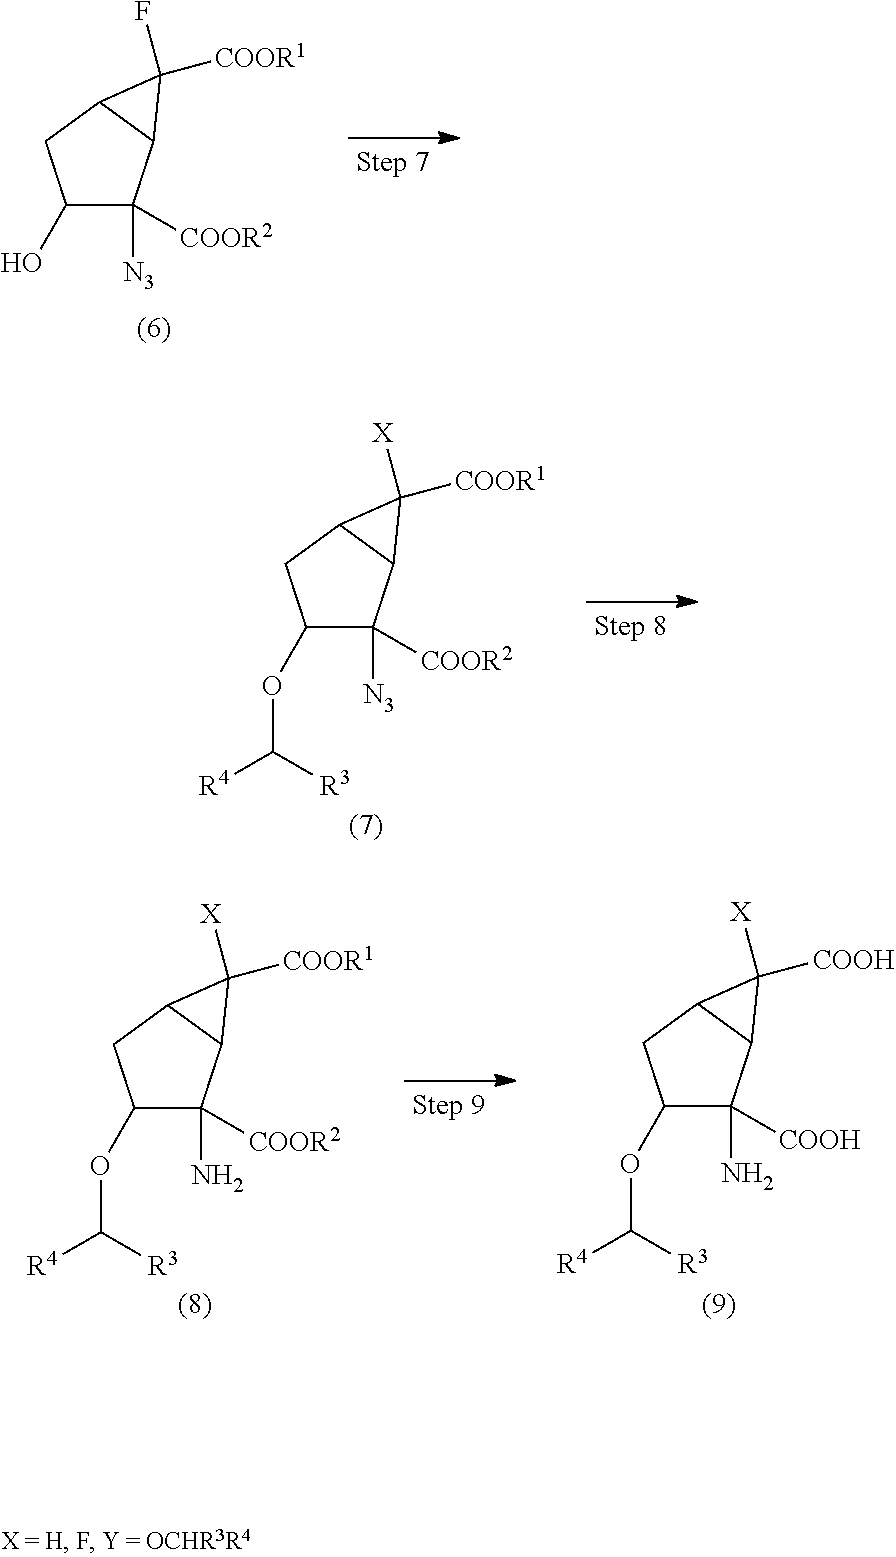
C1(O)C([COOR2])([N3])C2C(C1)C2(F)[COOR1].C1(OC([R3])[R4])C([COOR2])([N3])C2C(C1)C2([X])[COOR1].C1(OC([R3])[R4])C([COOR2])(N)C2C(C1)C2([X])[COOR1].C1(OC([R3])[R4])C([COOH])(N)C2C(C1)C2([X])[COOH]
